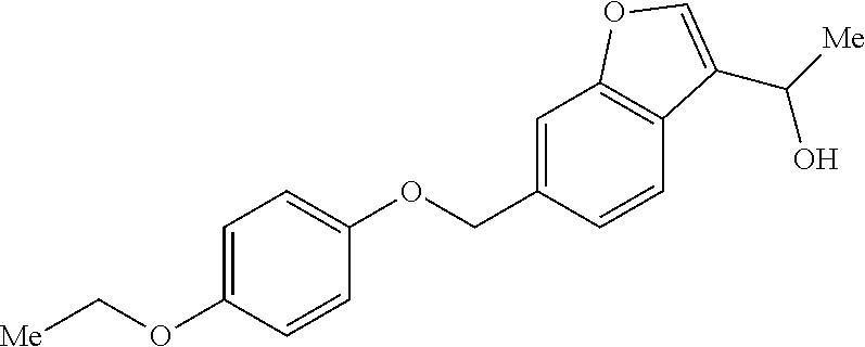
C1=C(COC2=CC=C(OC[Me])C=C2)C=CC2=C1OC=C2C([Me])O
